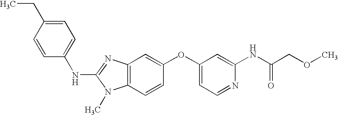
C1=C(CC)C=CC(NC2=NC3=C(N2C)C=CC(OC2=CC=NC(NC(COC)=O)=C2)=C3)=C1
